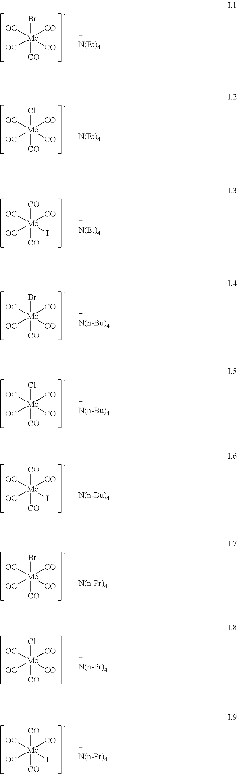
[OC][Mo]([OC])([CO])(Br)([CO])[CO].[OC][Mo]([OC])([CO])(Cl)([CO])[CO].[OC][Mo]([OC])([CO])([CO])([CO])I.[OC][Mo]([OC])([CO])(Br)([CO])[CO].[OC][Mo]([OC])([CO])(Cl)([CO])[CO].[OC][Mo]([OC])([CO])([CO])([CO])I.[OC][Mo]([OC])([CO])(Br)([CO])[CO].[OC][Mo]([OC])([CO])(Cl)([CO])[CO].[OC][Mo]([OC])([CO])([CO])([CO])I
